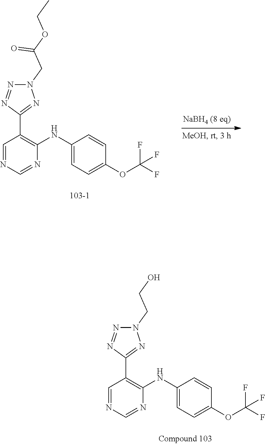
N1(CC(OCC)=O)N=NC(C2=C(NC3=CC=C(OC(F)(F)F)C=C3)N=CN=C2)=N1.N1(CCO)N=NC(C2=C(NC3=CC=C(OC(F)(F)F)C=C3)N=CN=C2)=N1
